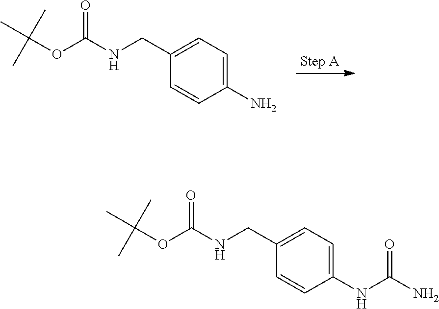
C1(CNC(OC(C)(C)C)=O)=CC=C(N)C=C1.C1(CNC(OC(C)(C)C)=O)=CC=C(NC(N)=O)C=C1
